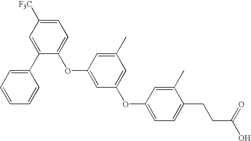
C1(OC2=CC(OC3=CC=C(CCC(O)=O)C(C)=C3)=CC(C)=C2)=CC=C([F3C])C=C1C1=CC=CC=C1
